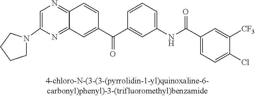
C1N(C2=CN=C3C(=N2)C=C(C(C2=CC(NC(C4=CC=C(Cl)C([CF3])=C4)=O)=CC=C2)=O)C=C3)CCC1
